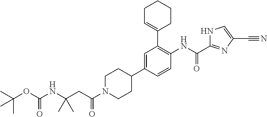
C1N(C(CC(NC(=O)OC(C)(C)C)(C)C)=O)CCC(C2=CC(C3=CCCCC3)=C(NC(=O)C3=NC(C#N)=CN3)C=C2)C1
